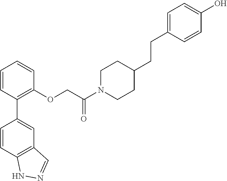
C1=CC(C2=CC3=C(C=C2)NN=C3)=C(OCC(N2CCC(CCC3=CC=C(O)C=C3)CC2)=O)C=C1
